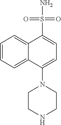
C1=CC=C2C(=C1)C(S(=O)(N)=O)=CC=C2N1CCNCC1
